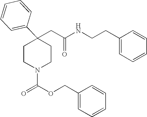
C(C1(C2=CC=CC=C2)CCN(C(OCC2=CC=CC=C2)=O)CC1)C(NCCC1=CC=CC=C1)=O
